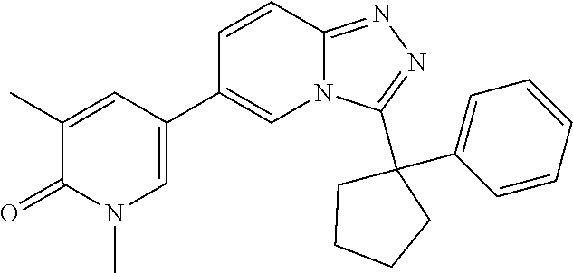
C1(C)=CC(C2=CN3C(=NN=C3C3(C4=CC=CC=C4)CCCC3)C=C2)=CN(C)C1=O
